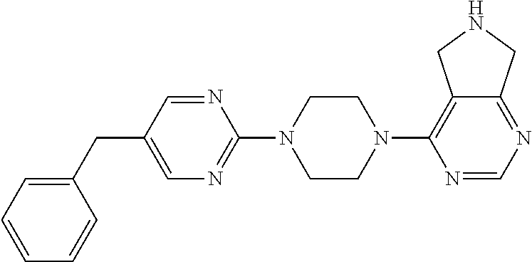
C1(CC2=CN=C(N3CCN(C4=C5C(=NC=N4)CNC5)CC3)N=C2)=CC=CC=C1
